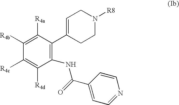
C1([R4b])=C([R4a])C(C2=CCN([R8])CC2)=C(NC(C2=CC=NC=C2)=O)C([R4d])=C1[R4c]
